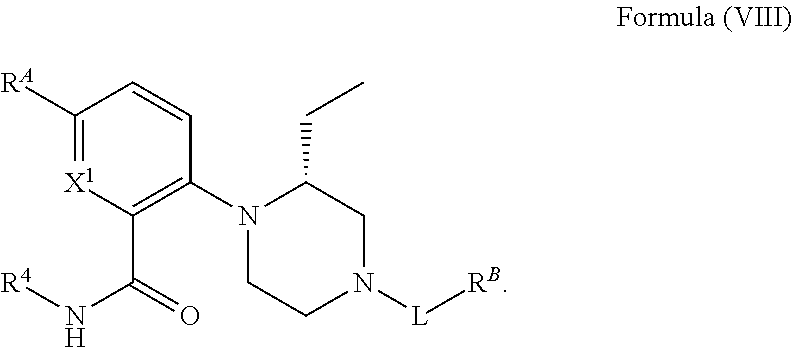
C1([RA])=[X1]C(C(N[R4])=O)=C(N2CCN([L][RB])CC2CC)C=C1
